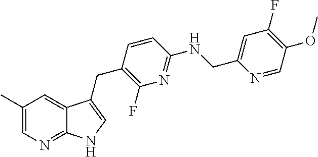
N1=CC(OC)=C(F)C=C1CNC1=NC(F)=C(CC2=CNC3=NC=C(C)C=C32)C=C1
